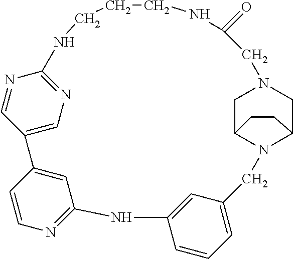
C12=CN=C(N=C1)NCCCNC(=O)CN1CC3N(CC4=CC=CC(=C4)NC4=NC=CC2=C4)C(C1)CC3
